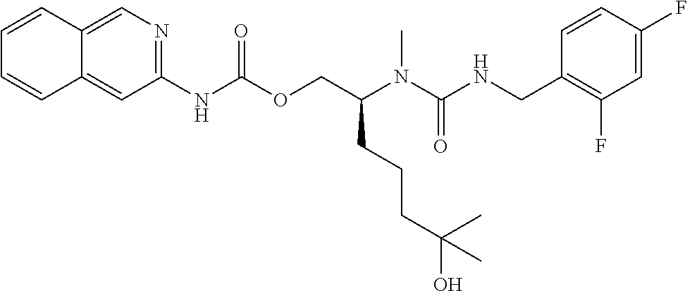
C1=CC(CNC(N(C(COC(NC2=NC=C3C(=C2)C=CC=C3)=O)CCCC(O)(C)C)C)=O)=C(F)C=C1F
